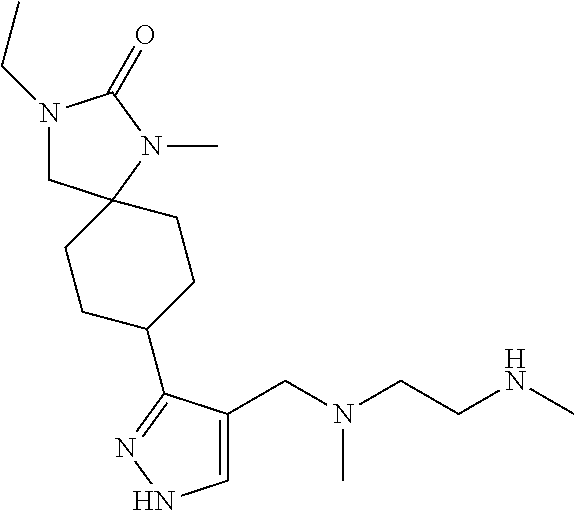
C1=C(CN(CCNC)C)C(C2CCC3(CC2)CN(CC)C(=O)N3C)=NN1
